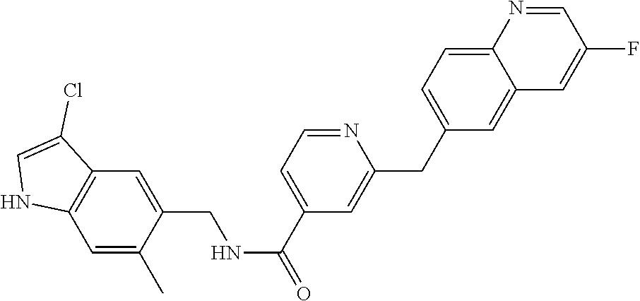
C1=NC2=CC=C(CC3=CC(C(NCC4=CC5=C(C=C4C)NC=C5Cl)=O)=CC=N3)C=C2C=C1F
